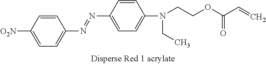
C1=CC([O2N])=CC=C1N=NC1=CC=C(N(CCOC(C=C)=O)CC)C=C1
